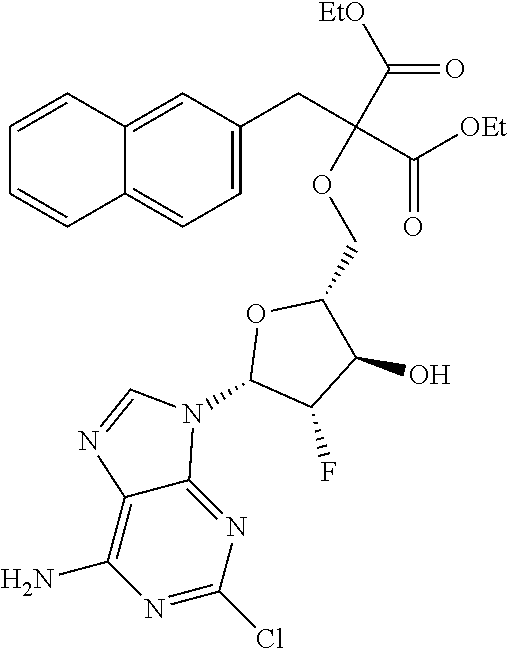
N1=C(Cl)N=C2C(=C1N)N=CN2C1C(F)C(O)C(COC(C(=O)[EtO])(CC2=CC=C3C(=C2)C=CC=C3)C([OEt])=O)O1
